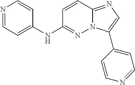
N1=CC=C(NC2=NN3C(=NC=C3C3=CC=NC=C3)C=C2)C=C1
